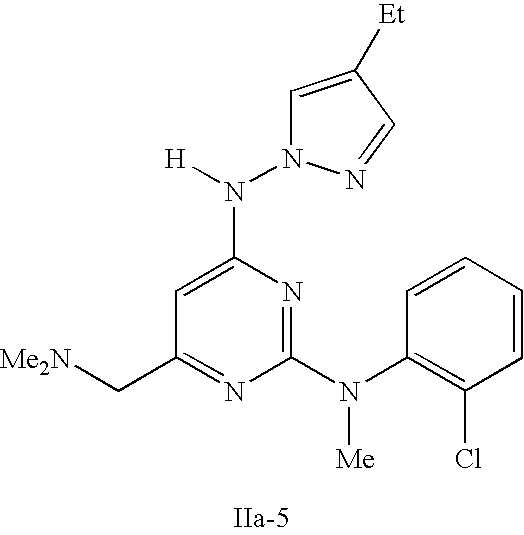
C1(C[Me2N])=NC(N(C2=C(Cl)C=CC=C2)[Me])=NC(N([H])N2C=C([Et])C=N2)=C1
